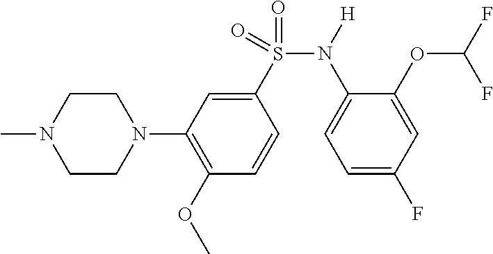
C1CN(C)CCN1C1=C(OC)C=CC(S(N(C2=CC=C(F)C=C2OC(F)F)[H])(=O)=O)=C1
